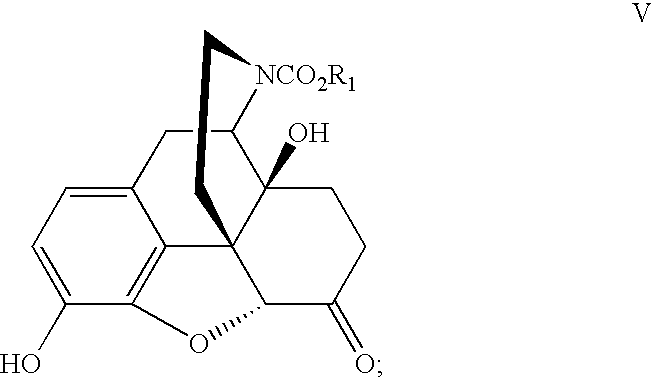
C12=C3C(O)=CC=C1CC1C4(O)C2(C(C(=O)CC4)O3)CC[NCO2R1]1
